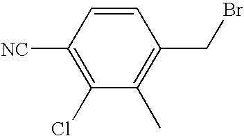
C1=CC([NC])=C(Cl)C(C)=C1CBr
